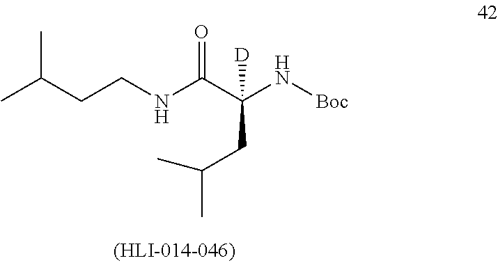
CC(CCNC(C(N[Boc])([D])CC(C)C)=O)C
